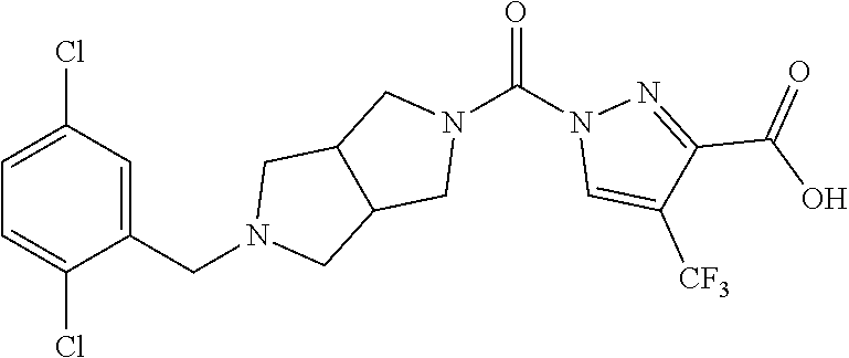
C1=C(Cl)C=C(CN2CC3C(C2)CN(C(N2C=C([CF3])C(C(=O)O)=N2)=O)C3)C(Cl)=C1
